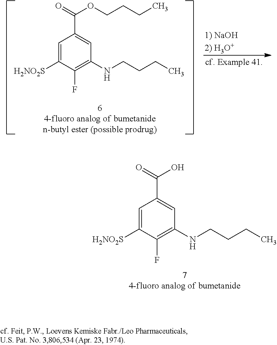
C1=C([H2NO2S])C(F)=C(NCCCC)C=C1C(OCCCC)=O.C1=C([H2NO2S])C(F)=C(NCCCC)C=C1C(O)=O
